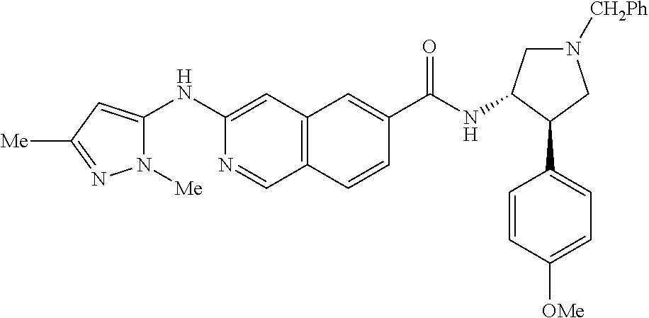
C12=C(C=C(NC3=CC([Me])=NN3[Me])N=C1)C=C(C(NC1CN([CH2Ph])CC1C1=CC=C([OMe])C=C1)=O)C=C2
